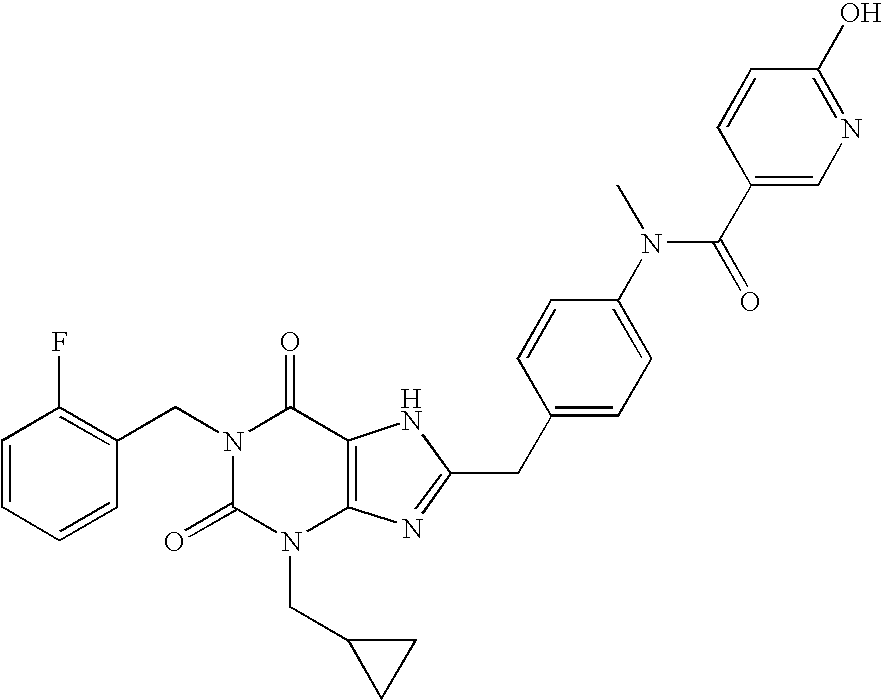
N1(CC2=C(F)C=CC=C2)C(=O)N(CC2CC2)C2=C(C1=O)NC(CC1=CC=C(N(C(=O)C3=CN=C(O)C=C3)C)C=C1)=N2
